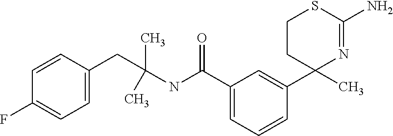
C1(C(NC(CC2=CC=C(F)C=C2)(C)C)=O)=CC=CC(C2(C)N=C(N)SCC2)=C1
